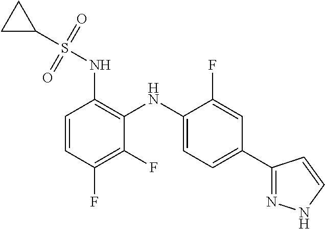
C1(S(NC2=C(NC3=CC=C(C4=NNC=C4)C=C3F)C(F)=C(F)C=C2)(=O)=O)CC1
